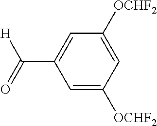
C1=C([OCHF2])C=C([OCHF2])C=C1C(=O)[H]
